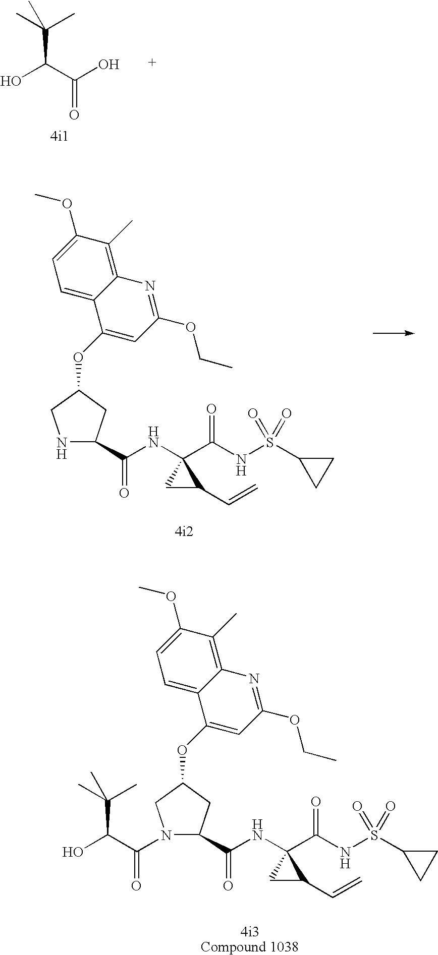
C(=O)(C1(NC(C2NCC(OC3=CC(OCC)=NC4=C(C)C(OC)=CC=C43)C2)=O)C(C=C)C1)NS(=O)(=O)C1CC1.C(=O)(C1(NC(C2N(C(C(O)C(C)(C)C)=O)CC(OC3=CC(OCC)=NC4=C(C)C(OC)=CC=C43)C2)=O)C(C=C)C1)NS(=O)(=O)C1CC1.OC(C(=O)O)C(C)(C)C
